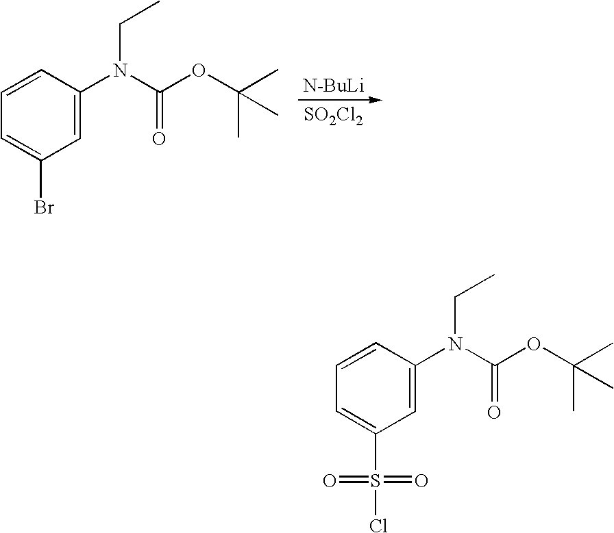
C1=CC(N(C(OC(C)(C)C)=O)CC)=CC(Br)=C1.[N-BuLi].[SO2Cl2].C1=CC(N(C(OC(C)(C)C)=O)CC)=CC(S(Cl)(=O)=O)=C1
